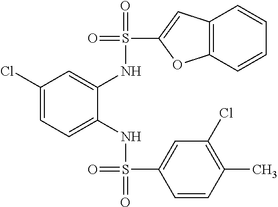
C1(Cl)=CC=C(NS(=O)(=O)C2=CC(Cl)=C(C)C=C2)C(NS(=O)(C2=CC3=C(O2)C=CC=C3)=O)=C1
